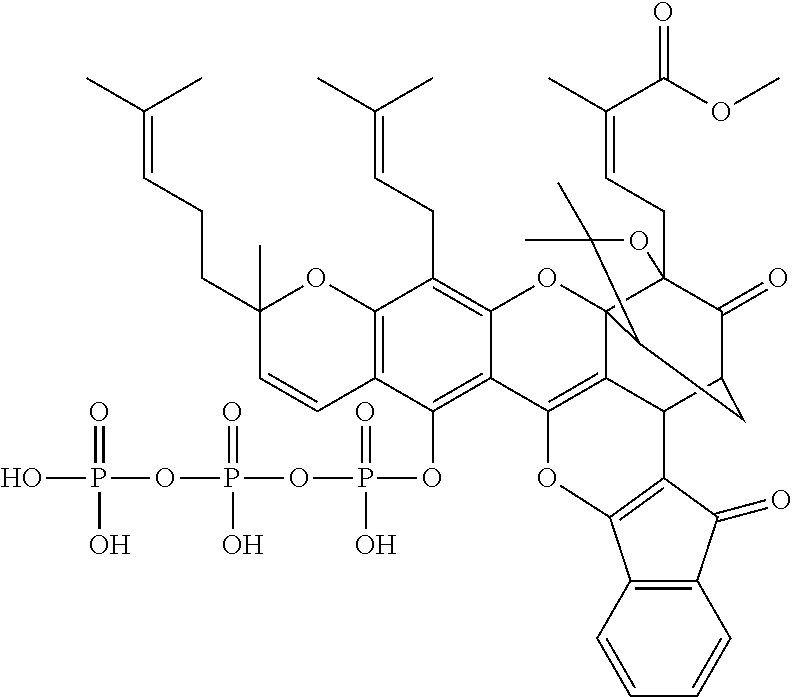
C12=C(C=CC(CCC=C(C)C)(C)O1)C(OP(OP(OP(O)(=O)O)(=O)O)(=O)O)=C1C(=C2CC=C(C)C)OC23C4(CC=C(C)C(OC)=O)C(=O)C(CC2C(C)(C)O4)C2C3=C1OC1=C2C(=O)C2=C1C=CC=C2
